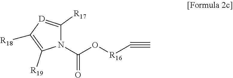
C(O[R16]C#C)(N1C([R17])=[D]C([R18])=C1[R19])=O
